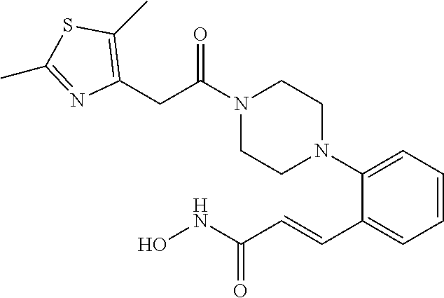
C1=CC=C(N2CCN(C(CC3=C(C)SC(C)=N3)=O)CC2)C(C=CC(NO)=O)=C1
